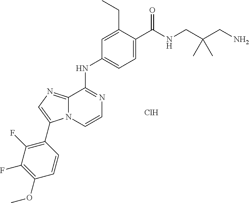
C1(NC2=NC=CN3C2=NC=C3C2=C(F)C(F)=C(OC)C=C2)=CC=C(C(NCC(CN)(C)C)=O)C(CC)=C1.Cl
